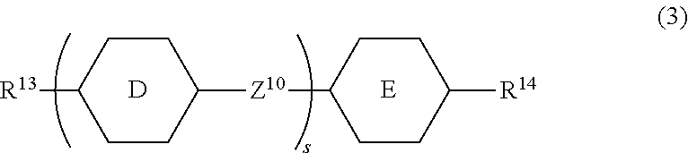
[D].[R13]C1CCC([Z10]C2CCC([R14])CC2)CC1.[E]
